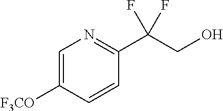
OCC(C1=NC=C([F3CO])C=C1)(F)F
